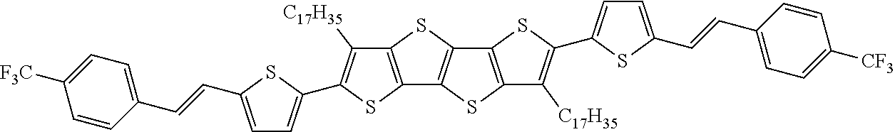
C12=C(SC3=C1SC1=C3SC(C3=CC=C(C=CC4=CC=C([CF3])C=C4)S3)=C1[C17H35])C([C17H35])=C(C1=CC=C(C=CC3=CC=C([F3C])C=C3)S1)S2
